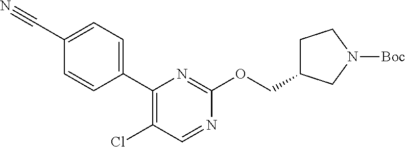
C1(C2=C(Cl)C=NC(OCC3CCN([Boc])C3)=N2)=CC=C(C#N)C=C1
